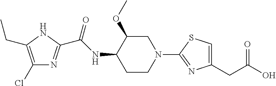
N1C(CC)=C(Cl)N=C1C(NC1C(OC)CN(C2=NC(CC(O)=O)=CS2)CC1)=O
